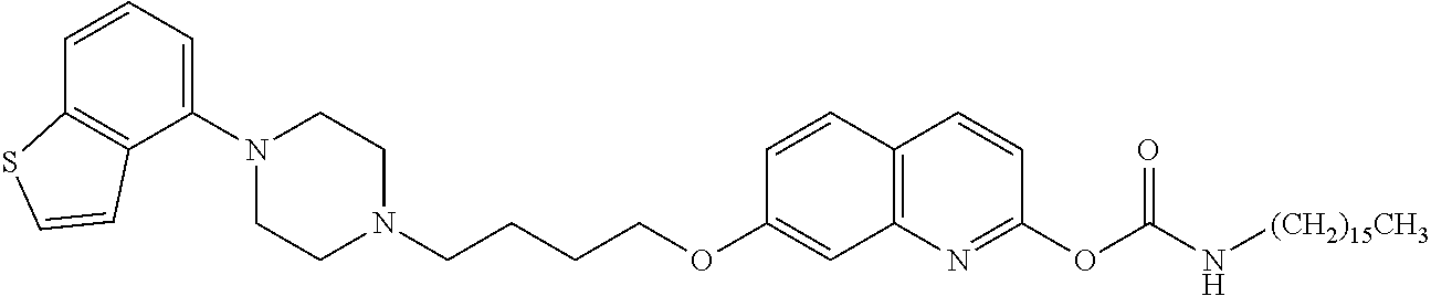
C1=CC2=C(C(N3CCN(CCCCOC4=CC5=C(C=C4)C=CC(OC(N[(CH2)15CH3])=O)=N5)CC3)=C1)C=CS2
